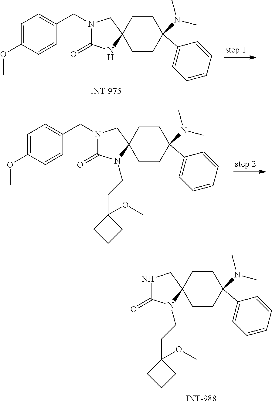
C1CC2(CCC1(N(C)C)C1=CC=CC=C1)NC(=O)N(CC1=CC=C(OC)C=C1)C2.C1CC2(CCC1(N(C)C)C1=CC=CC=C1)N(CCC1(OC)CCC1)C(=O)N(CC1=CC=C(OC)C=C1)C2.C1CC2(CCC1(N(C)C)C1=CC=CC=C1)N(CCC1(OC)CCC1)C(=O)NC2
